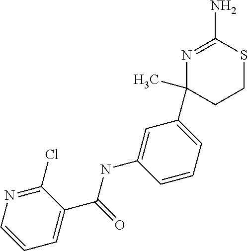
C1(C)(C2=CC=CC(NC(C3=CC=CN=C3Cl)=O)=C2)CCSC(N)=N1
